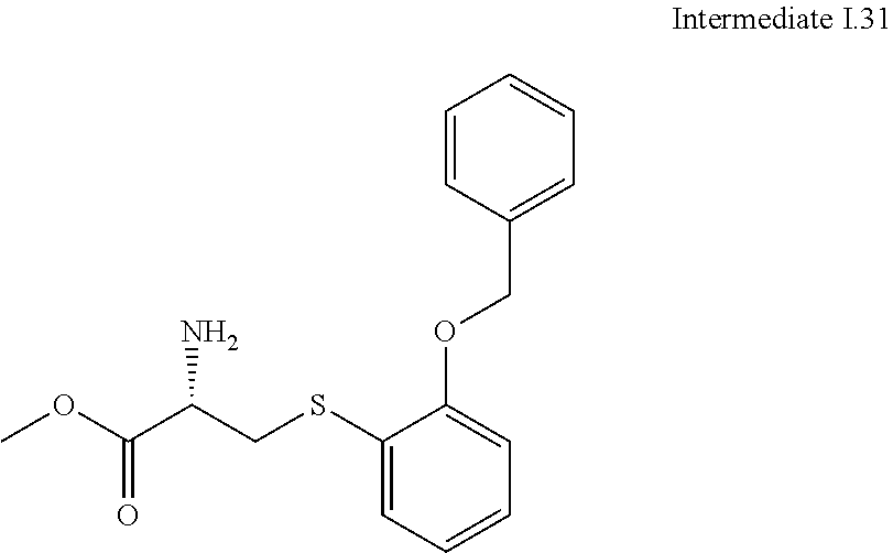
O(C(C(CSC1=CC=CC=C1OCC1=CC=CC=C1)N)=O)C
